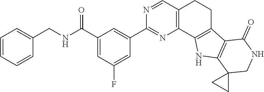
C1(C(NCC2=CC=CC=C2)=O)=CC(F)=CC(C2=NC3=C(C=N2)CCC2=C3NC3=C2C(=O)NCC32CC2)=C1
